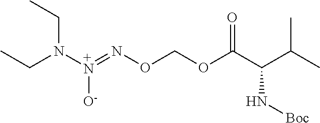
N([+N](=NOCOC(C(C(C)C)N[Boc])=O)[O-])(CC)CC
